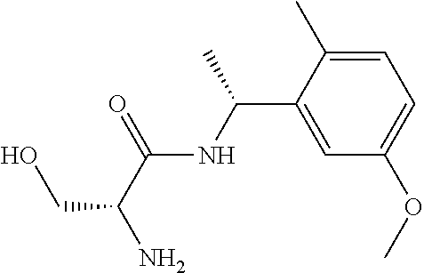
C1(C)=CC=C(OC)C=C1C(NC(C(N)CO)=O)C
